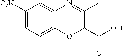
C1([O2N])=CC=C2C(=C1)N=C(C)C(C([OEt])=O)O2
